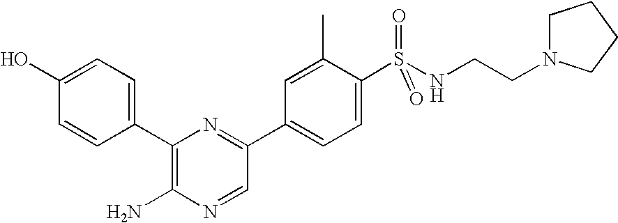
C1(O)=CC=C(C2=C(N)N=CC(C3=CC=C(S(NCCN4CCCC4)(=O)=O)C(C)=C3)=N2)C=C1
